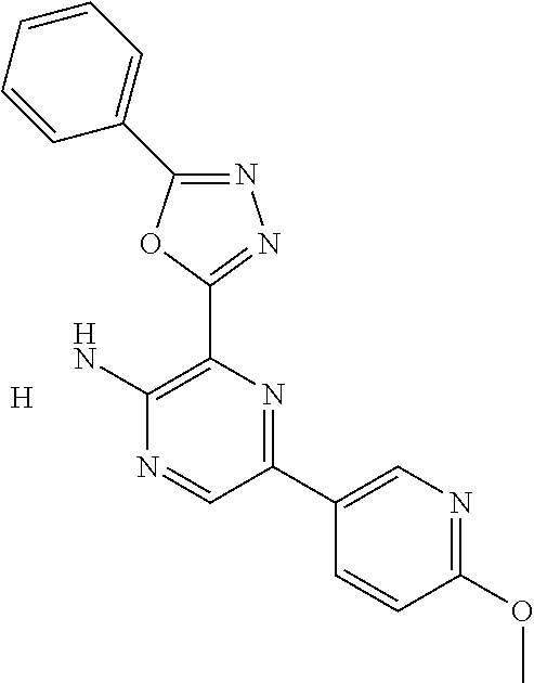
[H].NC1=C(C2=NN=C(C3=CC=CC=C3)O2)N=C(C2=CN=C(OC)C=C2)C=N1
